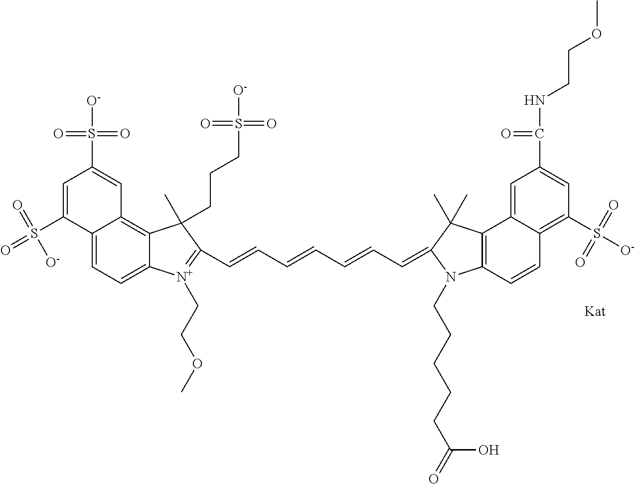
C1=C(S(=O)(=O)[O-])C2=CC=C3C(=C2C=C1S([O-])(=O)=O)C(C)(CCCS(=O)(=O)[O-])C(C=CC=CC=CC=C1C(C)(C)C2=C(C=CC4=C(S([O-])(=O)=O)C=C(C(NCCOC)=O)C=C24)N1CCCCCC(=O)O)=[N+]3CCOC
